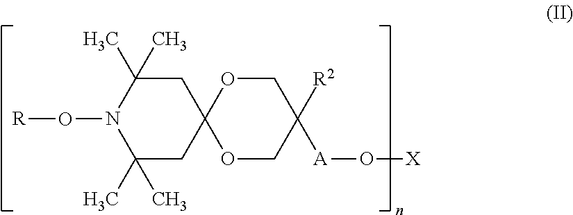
C1(C)(C)CC2(CC(C)(C)N1O[R])OCC([A]O[X])([R2])CO2
